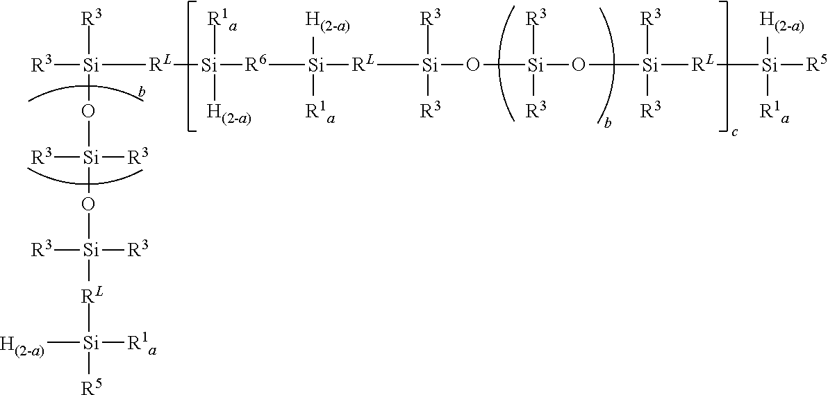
[RL]([Si]([R6][Si]([RL][Si](O[Si](O[Si]([RL][Si]([R5])([H(2-a)])[R1a])([R3])[R3])([R3])[R3])([R3])[R3])([H(2-a)])[R1a])([R1a])[H(2-a)])[Si]([R3])([R3])O[Si](O[Si]([R3])([R3])[RL][Si]([R5])([H(2-a)])[R1a])([R3])[R3]
